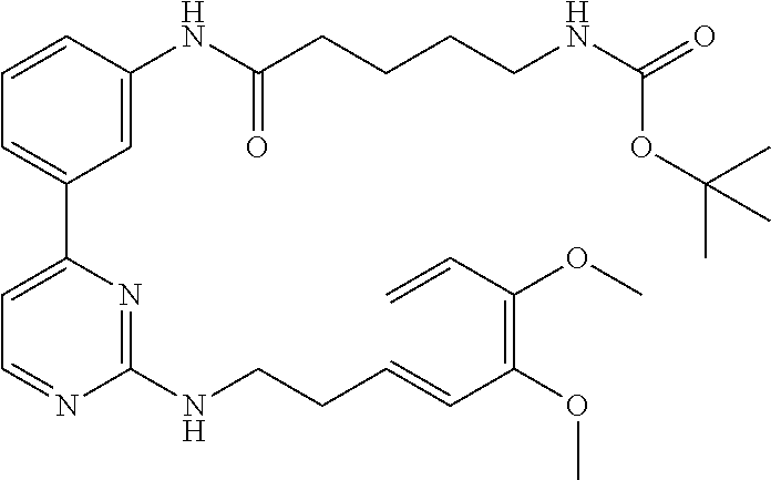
C1=CC(NC(CCCCNC(OC(C)(C)C)=O)=O)=CC(C2=CC=NC(NCCC=CC(=C(C=C)OC)OC)=N2)=C1
